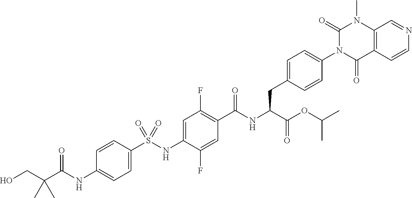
C1=C(S(NC2=CC(F)=C(C(NC(C(=O)OC(C)C)CC3=CC=C(N4C(=O)C5=C(N(C)C4=O)C=NC=C5)C=C3)=O)C=C2F)(=O)=O)C=CC(NC(C(CO)(C)C)=O)=C1
